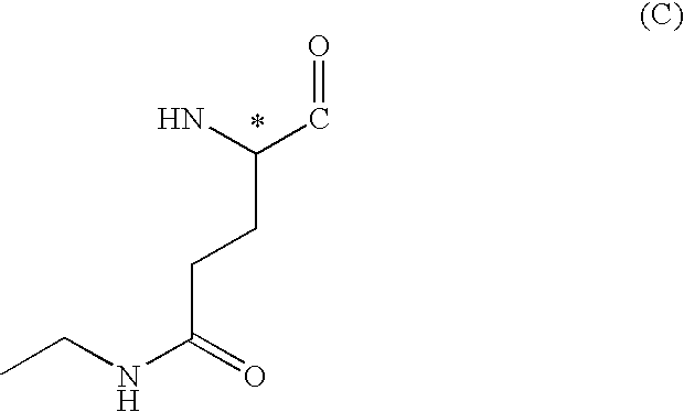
CCNC(=O)CCC(N)C=O
